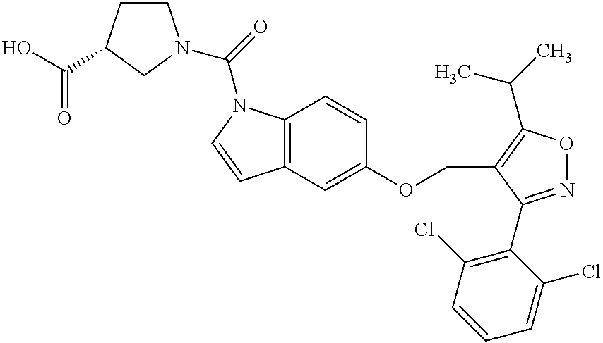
C12=C(C=C(OCC3=C(C(C)C)ON=C3C3=C(Cl)C=CC=C3Cl)C=C1)C=CN2C(N1CCC(C(O)=O)C1)=O
